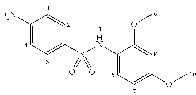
C1([O2N])=CC=C(S(NC2=CC=C(OC)C=C2OC)(=O)=O)C=C1
